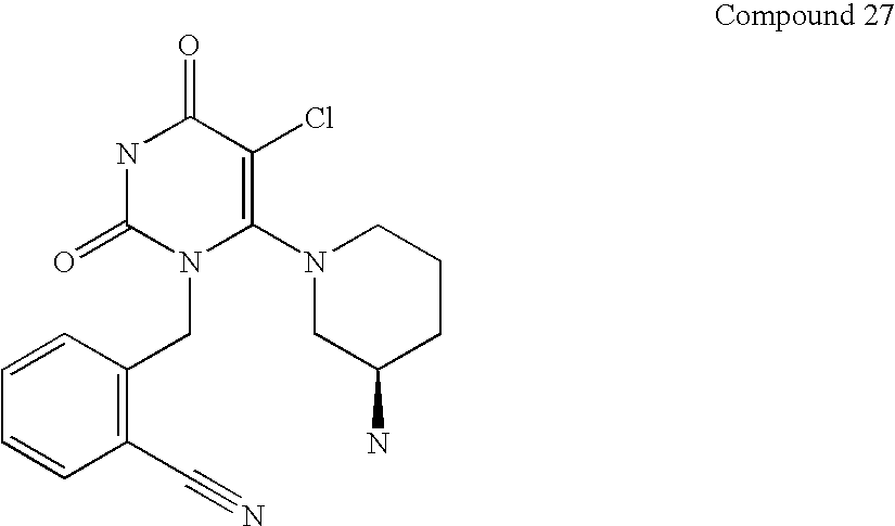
C1(C#N)=C(CN2C(N3CC(N)CCC3)=C(Cl)C(=O)NC2=O)C=CC=C1
